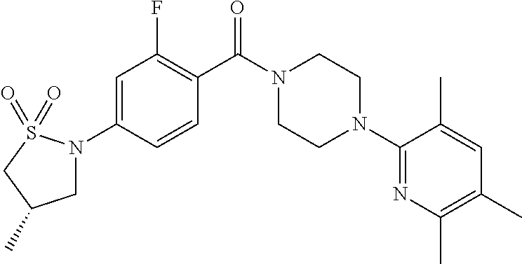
C1=C(N2CC(C)CS2(=O)=O)C=CC(C(N2CCN(C3=NC(C)=C(C)C=C3C)CC2)=O)=C1F
